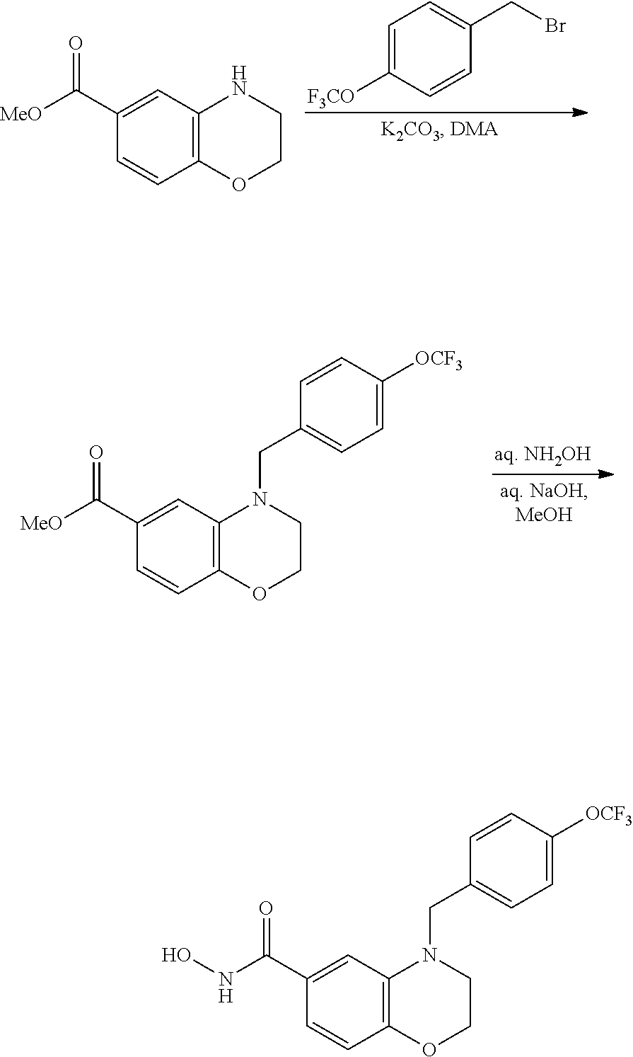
C1=C(C([MeO])=O)C=CC2=C1NCCO2.C1=C([F3CO])C=CC(CBr)=C1.C1=C(C([MeO])=O)C=CC2=C1N(CC1=CC=C([OCF3])C=C1)CCO2.C1=C(C(NO)=O)C=CC2=C1N(CC1=CC=C([OCF3])C=C1)CCO2
